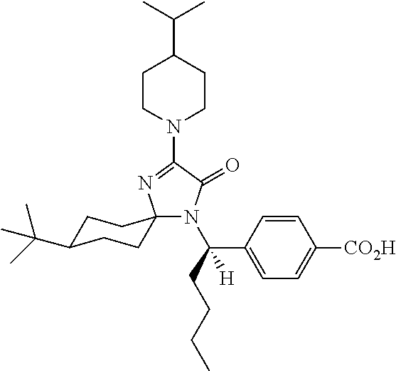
N1(C2=NC3(N(C(CCCC)(C4=CC=C([CO2H])C=C4)[H])C2=O)CCC(C(C)(C)C)CC3)CCC(C(C)C)CC1
